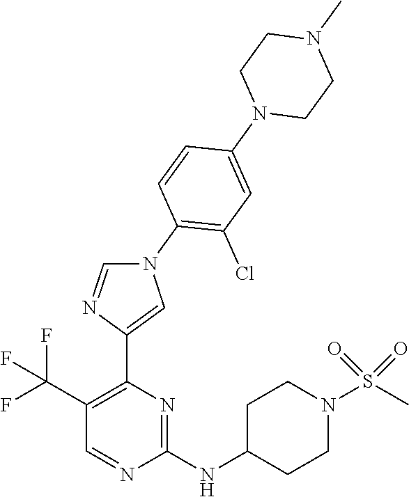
C1(NC2CCN(S(C)(=O)=O)CC2)=NC(C2=CN(C3=C(Cl)C=C(N4CCN(C)CC4)C=C3)C=N2)=C(C(F)(F)F)C=N1
